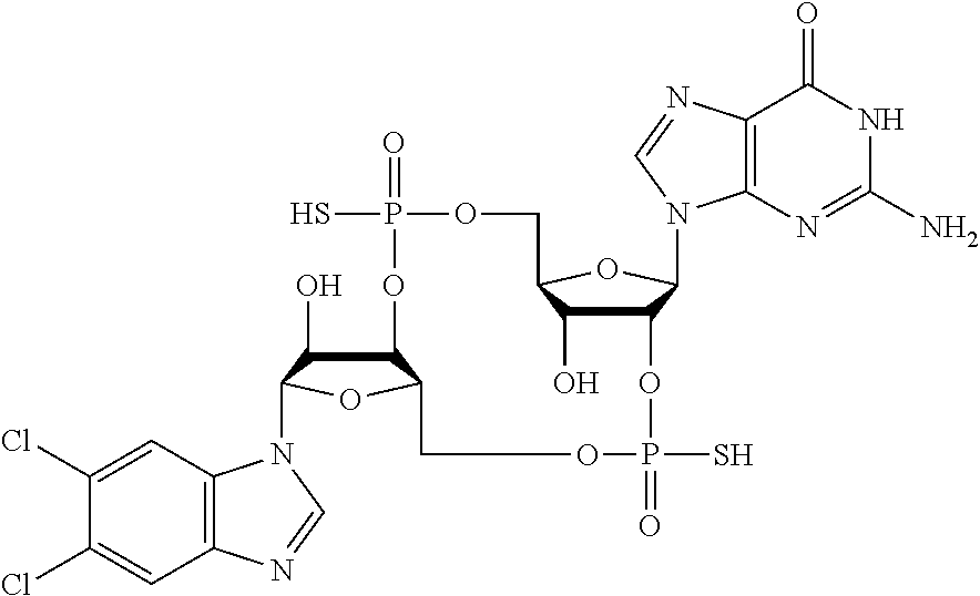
C12C(O)C(N3C4=C(C=C(Cl)C(Cl)=C4)N=C3)OC1COP(=O)(S)OC1C(O)C(OC1N1C3=C(C(=O)NC(N)=N3)N=C1)COP(=O)(S)O2
